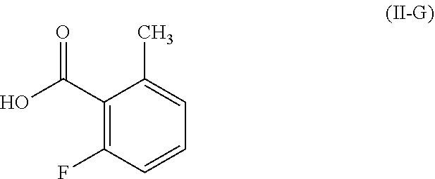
C1(C(O)=O)=C(F)C=CC=C1C
